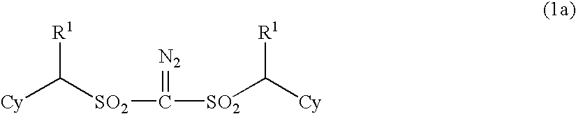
[R1]C([SO2]C(=[N2])[SO2]C([Cy])[R1])[Cy]
